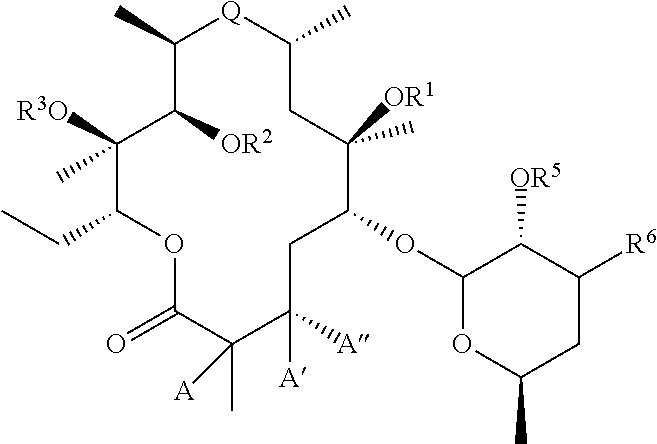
C1(C)[Q]C(C)CC([OR1])(C)C(OC2OC(C)CC([R6])C2[OR5])CC([A])([A])C(C)([A])C(=O)OC(CC)C([R3O])(C)C1[OR2]
